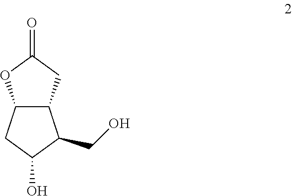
C12C(CC(=O)O1)C(CO)C(O)C2
